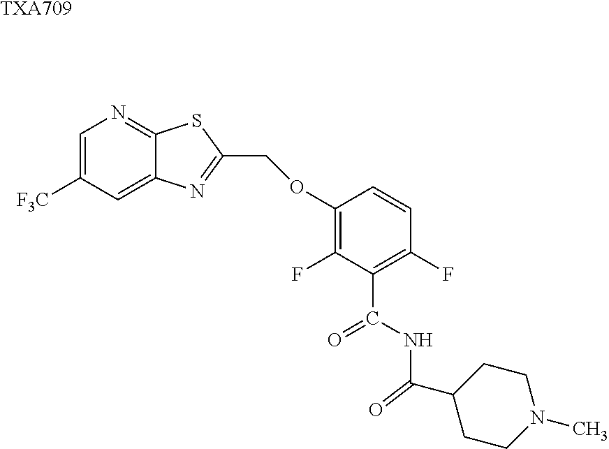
C1=C([F3C])C=C2C(=N1)SC(COC1=C(F)C(C(=O)NC(C3CCN(C)CC3)=O)=C(F)C=C1)=N2.[TXA709]
